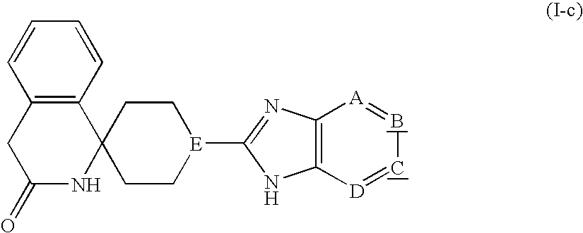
C12=C(C=CC=C1)C1(NC(=O)C2)CC[E](C2=NC3=C(N2)[D]=CB=[A]3)CC1
